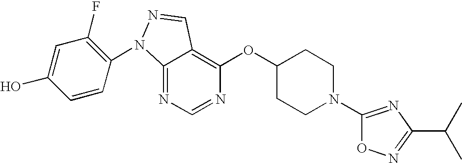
C12=NC=NC(OC3CCN(C4=NC(C(C)C)=NO4)CC3)=C1C=NN2C1=C(F)C=C(O)C=C1
